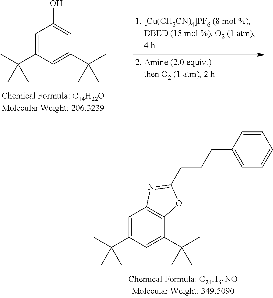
C1=C(C(C)(C)C)C=C(C(C)(C)C)C=C1O.C1=C(C(C)(C)C)C=C(C(C)(C)C)C2=C1N=C(CCCC1=CC=CC=C1)O2
